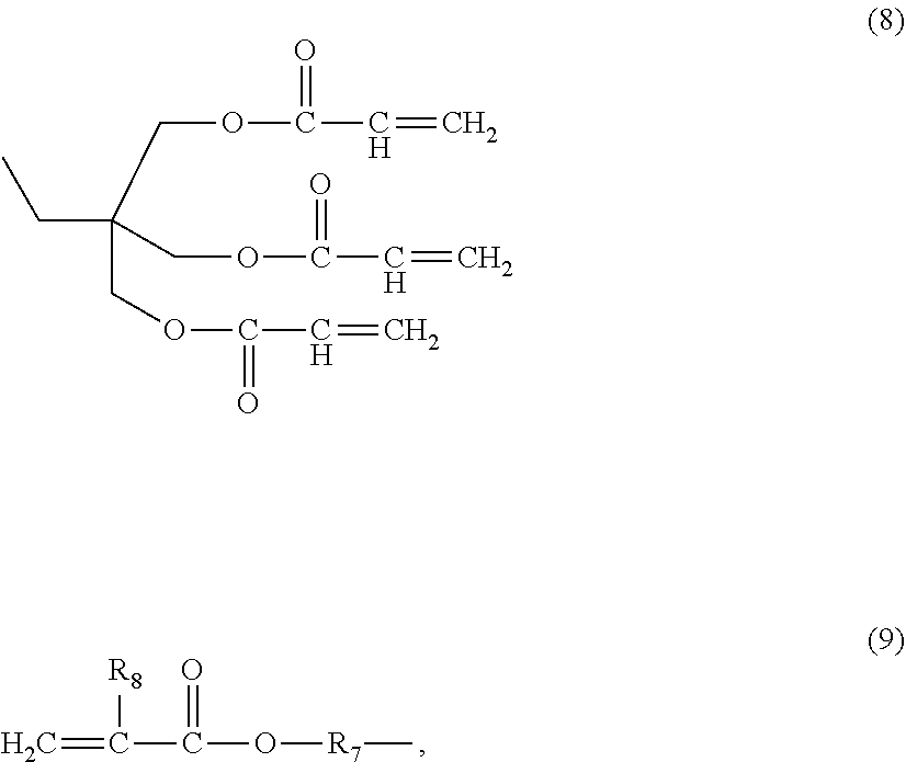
C=C([R8])C(O[R7]C)=O.CCC(COC(C=C)=O)(COC(=O)C=C)COC(=O)C=C
